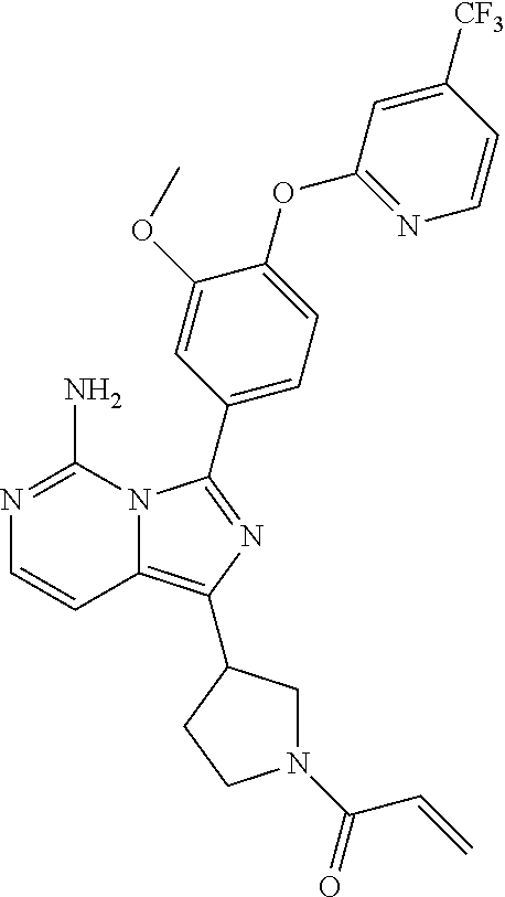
N1=C(N)N2C(=C(C3CN(C(C=C)=O)CC3)N=C2C2=CC=C(OC3=NC=CC([CF3])=C3)C(OC)=C2)C=C1
